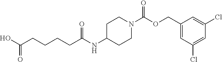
C1=C(COC(N2CCC(NC(CCCCC(O)=O)=O)CC2)=O)C=C(Cl)C=C1Cl
